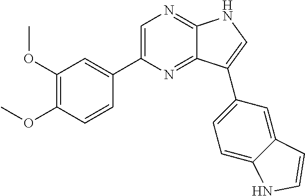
C1=C(C2=CC(OC)=C(OC)C=C2)N=C2C(=N1)NC=C2C1=CC=C2C(=C1)C=CN2
